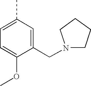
C1(CN2CCCC2)=CC(C)=CC=C1OC
